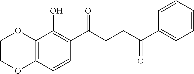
C12=C(C=CC(C(CCC(C3=CC=CC=C3)=O)=O)=C1O)OCCO2
